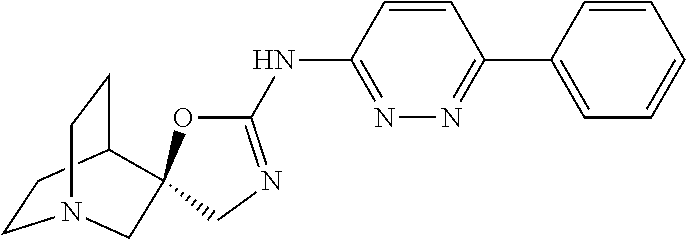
C1(NC2=NN=C(C3=CC=CC=C3)C=C2)=NCC2(O1)C1CCN(CC1)C2
